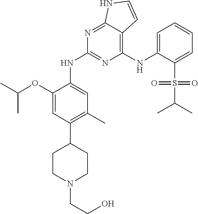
C1(NC2=CC=CC=C2S(=O)(C(C)C)=O)=C2C(=NC(NC3=CC(C)=C(C4CCN(CCO)CC4)C=C3OC(C)C)=N1)NC=C2
